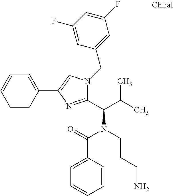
C1=CC(C2=CN(CC3=CC(F)=CC(F)=C3)C(C(C(C)C)N(CCCN)C(=O)C3=CC=CC=C3)=N2)=CC=C1
